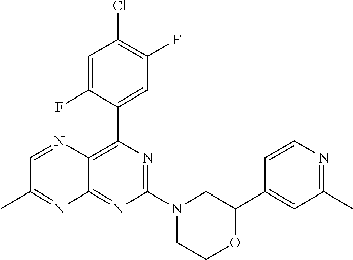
C1(C2=C3C(=NC(N4CCOC(C5=CC(C)=NC=C5)C4)=N2)N=C(C)C=N3)=CC(F)=C(Cl)C=C1F
